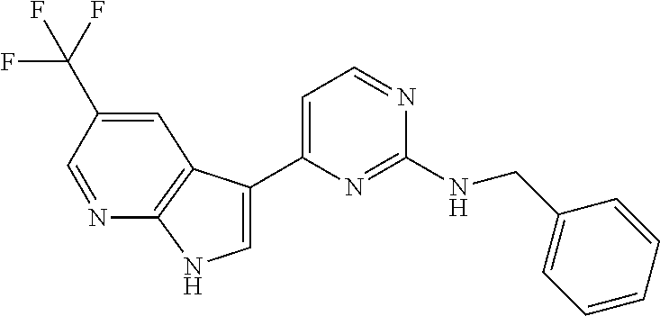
N(C1=NC(C2=CNC3=C2C=C(C(F)(F)F)C=N3)=CC=N1)CC1=CC=CC=C1
